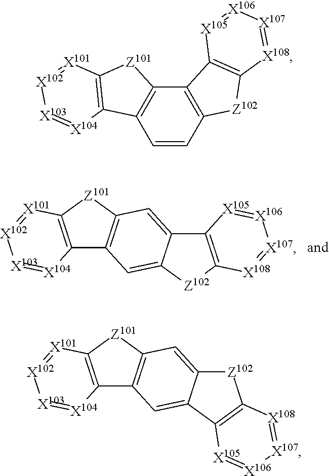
C12=C([Z101]C3=C1C=C1C(=C3)C3=C([Z102]1)[X108]=[X107][X106]=[X105]3)[X101]=[X102][X103]=[X104]2.C12=C([Z101]C3=C1C=C1C(=C3)[Z102]C3=C1[X105]=[X106][X107]=[X108]3)[X101]=[X102][X103]=[X104]2.C1=CC2=C(C3=C1C1=C([Z101]3)[X101]=[X102][X103]=[X104]1)C1=C([Z102]2)[X108]=[X107][X106]=[X105]1
